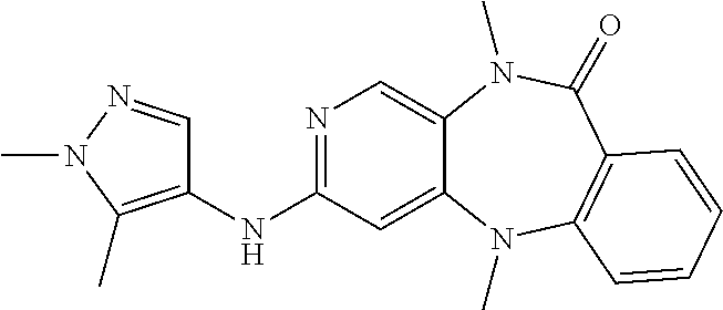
N1=C(NC2=C(C)N(C)N=C2)C=C2C(=C1)N(C)C(=O)C1=C(N2C)C=CC=C1
